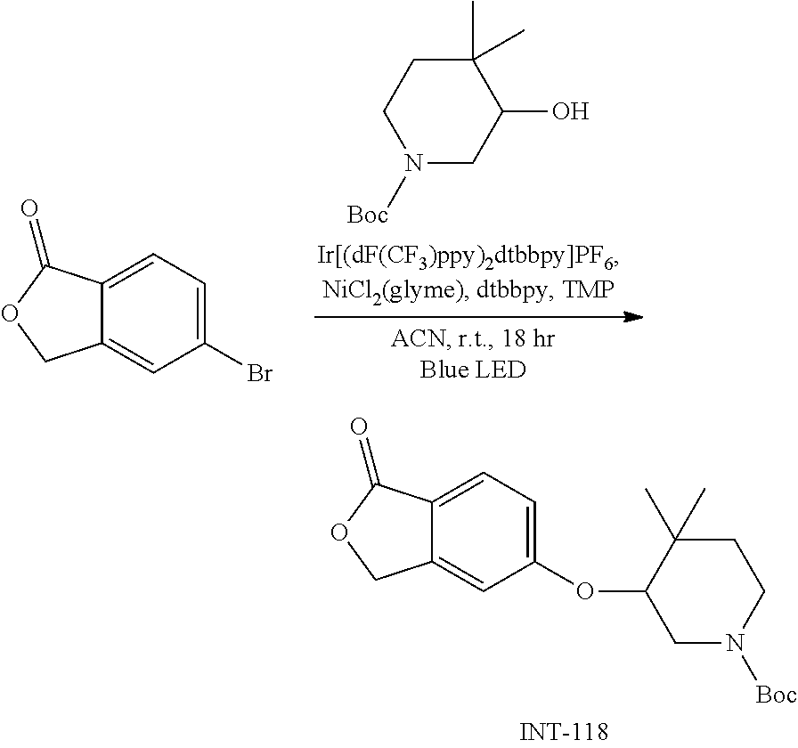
C1(C)(C)CCN([Boc])CC1O.C1(Br)=CC=C2C(=C1)COC2=O.C1(OC2CN([Boc])CCC2(C)C)=CC=C2C(=C1)COC2=O
